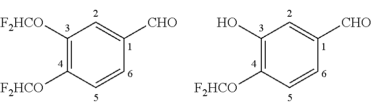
C1([F2HCO])=C([F2HCO])C=CC([CHO])=C1.C1(O)=C([F2HCO])C=CC([CHO])=C1
